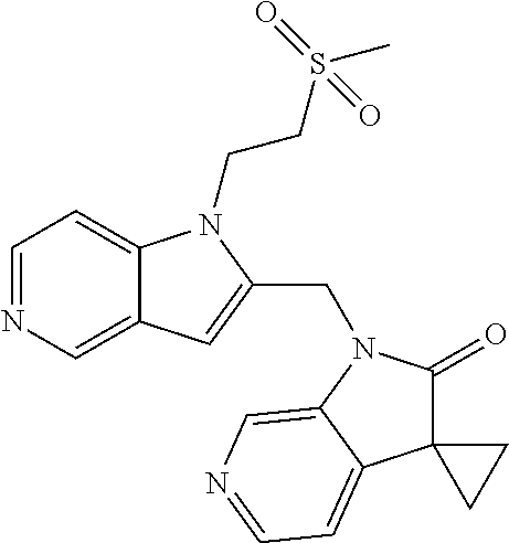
C1=NC=C2C(=C1)N(CCS(C)(=O)=O)C(CN1C(=O)C3(C4=CC=NC=C14)CC3)=C2
